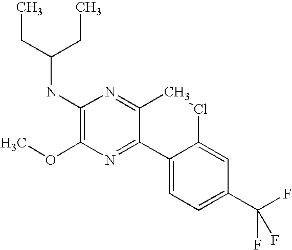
CCC(CC)NC1=C(OC)N=C2C(=N1)CClC1=CC(C(F)(F)F)=CC=C21
